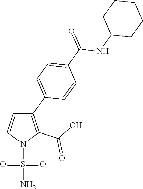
C1(C2=CC=C(C(=O)NC3CCCCC3)C=C2)=C(C(O)=O)N(S(=O)(=O)N)C=C1
